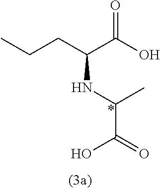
CCCC(C(O)=O)NC(C(=O)O)C
